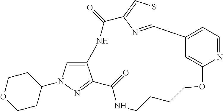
C12=CN(C3CCOCC3)N=C1C(=O)NCCCCOC1=CC(=CC=N1)C1=NC(=CS1)C(=O)N2
